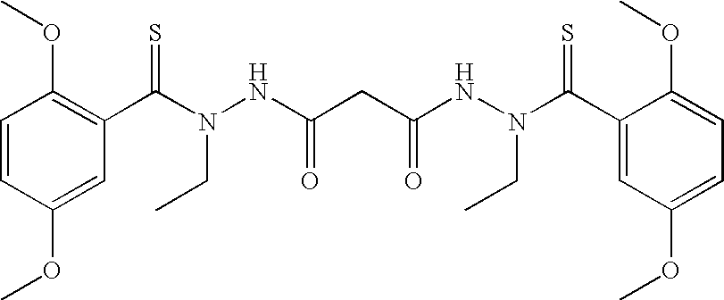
C1=CC(OC)=CC(C(=S)N(CC)NC(CC(NN(C(C2=CC(OC)=CC=C2OC)=S)CC)=O)=O)=C1OC
